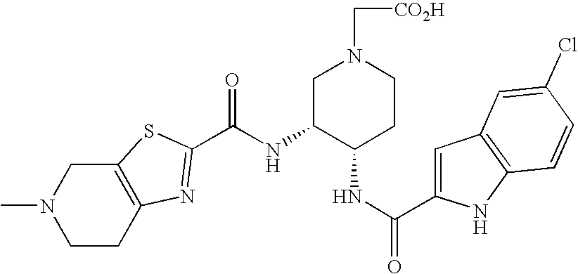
CN1CCC2=C(C1)SC(C(NC1C(NC(=O)C3=CC4=C(N3)C=CC(Cl)=C4)CCN(C[CO2H])C1)=O)=N2
